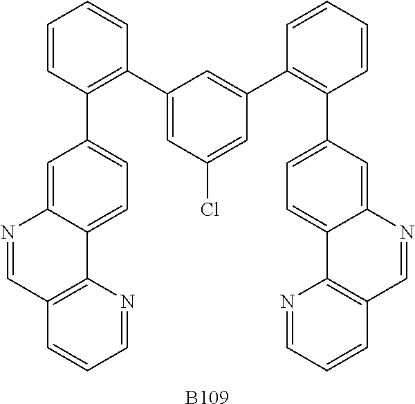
C1=CC(C2=CC=C3C(=C2)N=CC2=C3N=CC=C2)=C(C2=CC(Cl)=CC(C3=C(C4=CC=C5C(=C4)N=CC4=C5N=CC=C4)C=CC=C3)=C2)C=C1.[B109]
